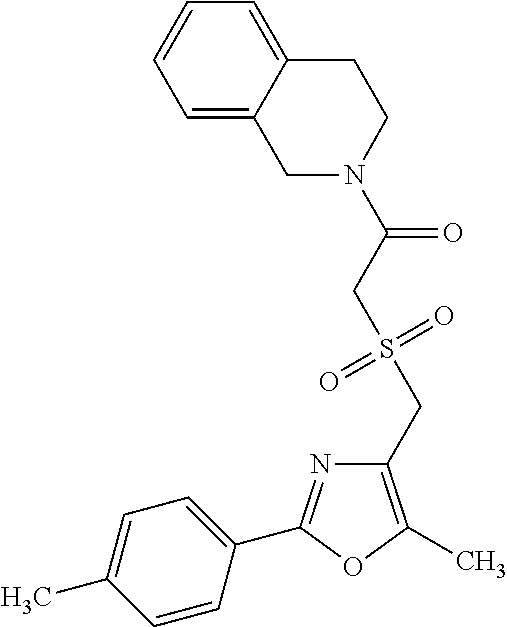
C1(CS(=O)(=O)CC(=O)N2CCC3=CC=CC=C3C2)=C(C)OC(C2=CC=C(C)C=C2)=N1
